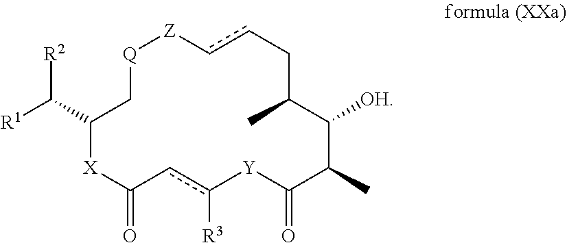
C1(C([R1])[R2])[X]C(=O)cc([R3])[Y]C(=O)C(C)C([OH])C(C)Ccc[Z][Q]C1
